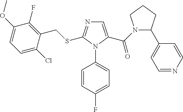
C1=C(C(=O)N2C(C3=CC=NC=C3)CCC2)N(C2=CC=C(F)C=C2)C(SCC2=C(F)C(OC)=CC=C2Cl)=N1
